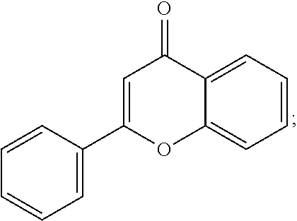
C12=CC=CC=C1OC(C1=CC=CC=C1)=CC2=O
